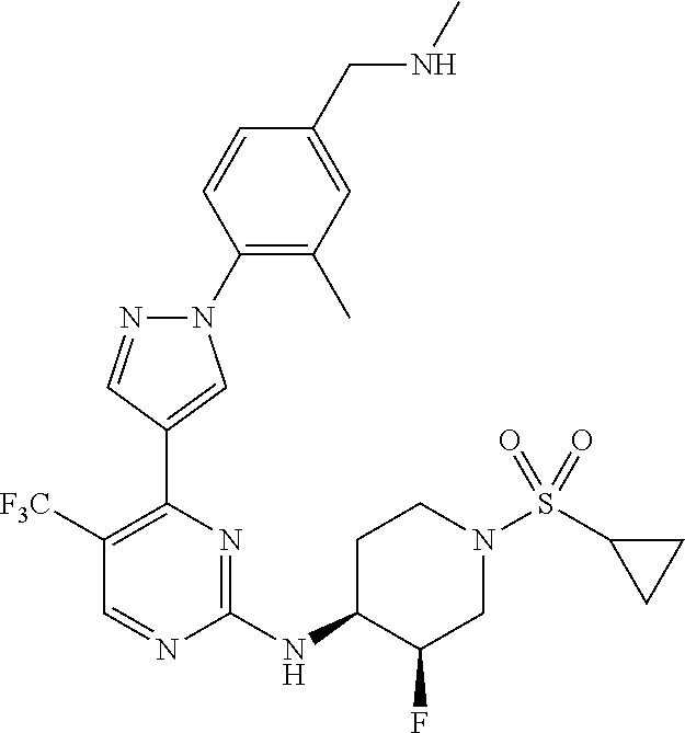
N1(C2=C(C)C=C(CNC)C=C2)N=CC(C2=C([F3C])C=NC(NC3CCN(S(=O)(=O)C4CC4)CC3F)=N2)=C1
